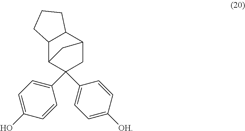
C1(C2(C3=CC=C([OH])C=C3)CC3C4C(C2C3)CCC4)=CC=C(O)C=C1
